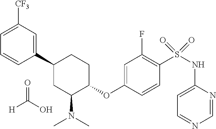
C1(C2=CC([CF3])=CC=C2)CC(N(C)C)C(OC2=CC(F)=C(S(NC3=CC=NC=N3)(=O)=O)C=C2)CC1.[H]C(O)=O
